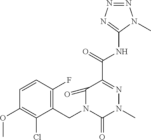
C1=CC(F)=C(CN2C(=O)C(C(NC3=NN=NN3C)=O)=NN(C)C2=O)C(Cl)=C1OC
